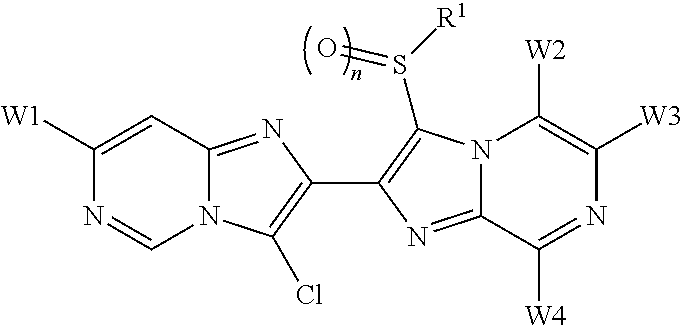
N12C(=NC(C3=C(S([R1])=O)N4C(=N3)C([W4])=NC([W3])=C4[W2])=C1Cl)C=C([W1])N=C2
